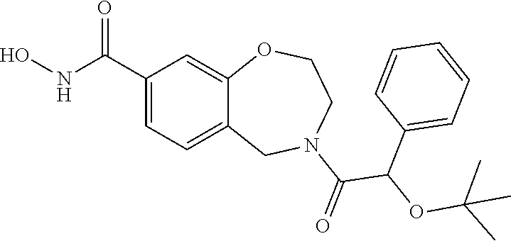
C1(C(NO)=O)=CC=C2C(=C1)OCCN(C(=O)C(OC(C)(C)C)C1=CC=CC=C1)C2
